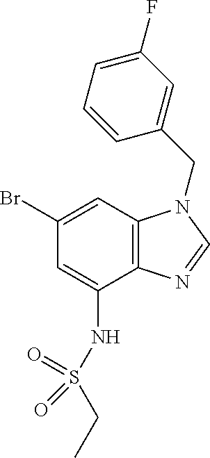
C1=C(NS(CC)(=O)=O)C2=C(C=C1Br)N(CC1=CC(F)=CC=C1)C=N2
